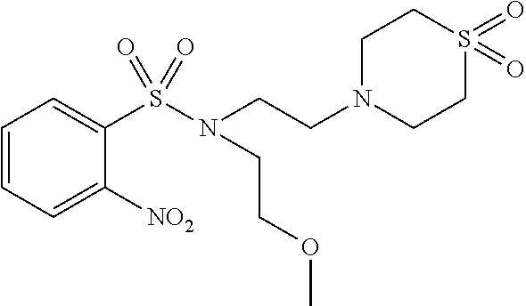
C1=CC=C([NO2])C(S(N(CCN2CCS(=O)(=O)CC2)CCOC)(=O)=O)=C1
